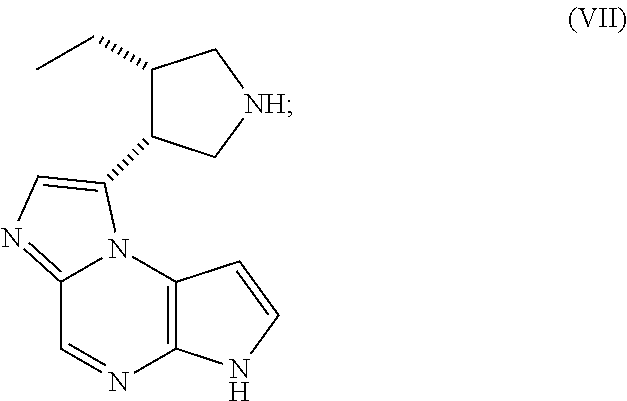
N12C(=NC=C1C1C[NH]CC1CC)C=NC1=C2C=CN1
